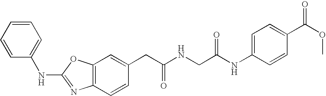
C1=C(CC(NCC(NC2=CC=C(C(OC)=O)C=C2)=O)=O)C=CC2=C1OC(NC1=CC=CC=C1)=N2
